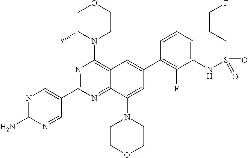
C12=NC(C3=CN=C(N)N=C3)=NC(N3CCOCC3C)=C1C=C(C1=C(F)C(NS(CCCF)(=O)=O)=CC=C1)C=C2N1CCOCC1
